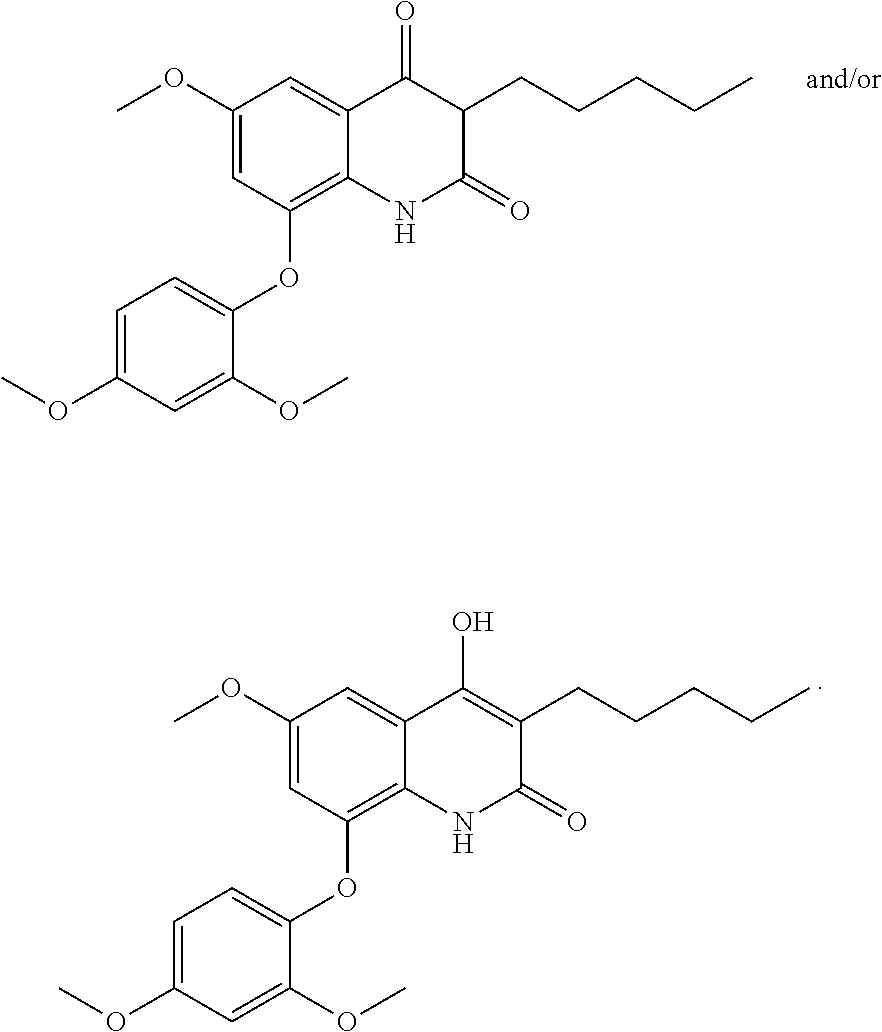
C1=C(OC2=C3C(=CC(OC)=C2)C(=O)C(CCCCC)C(=O)N3)C(OC)=CC(OC)=C1.O(C)C1=CC(OC)=CC=C1OC1=C2C(=CC(OC)=C1)C(O)=C(CCCCC)C(=O)N2
